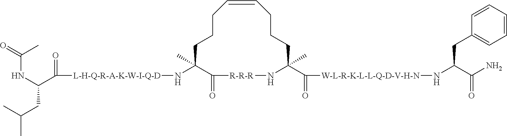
C1CCC=CCCCC(C(=O)[W-L-R-K-L-L-Q-D-V-H-N]NC(C(=O)N)CC2=CC=CC=C2)(C)N[R-R-R]C(=O)C1(C)N[L-H-Q-R-A-K-W-I-Q-D]C(C(NC(=O)C)CC(C)C)=O
